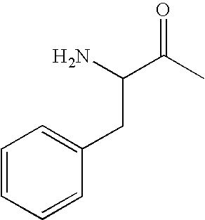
O=C(C)C(N)CC1=CC=CC=C1
